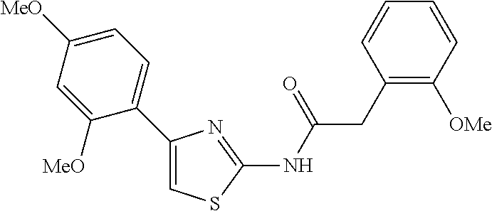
C1([OMe])=C(CC(NC2=NC(C3=CC=C([MeO])C=C3[MeO])=CS2)=O)C=CC=C1
